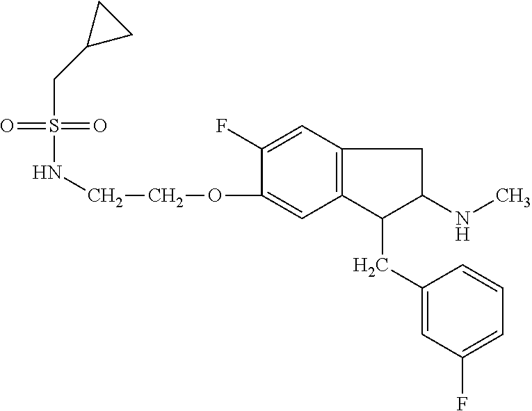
O=S(=O)(CC1CC1)NCCOC1=CC2=C(C=C1F)CC(NC)C2CC1=CC(F)=CC=C1
